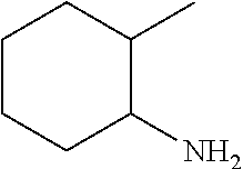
C1CCC(N)C(C)C1
